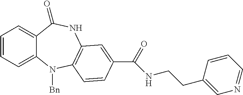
C1=CC=C2C(=C1)C(=O)NC1=C(N2[Bn])C=CC(C(=O)NCCC2=CN=CC=C2)=C1
